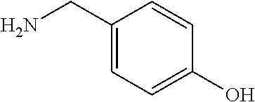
C1(CN)=CC=C(O)C=C1
